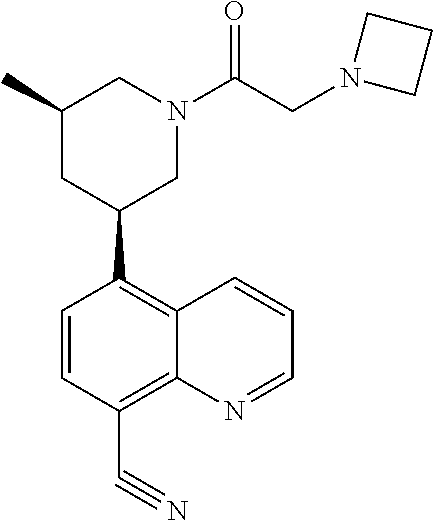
C1(C2CN(C(CN3CCC3)=O)CC(C)C2)=C2C(=C(C#N)C=C1)N=CC=C2
